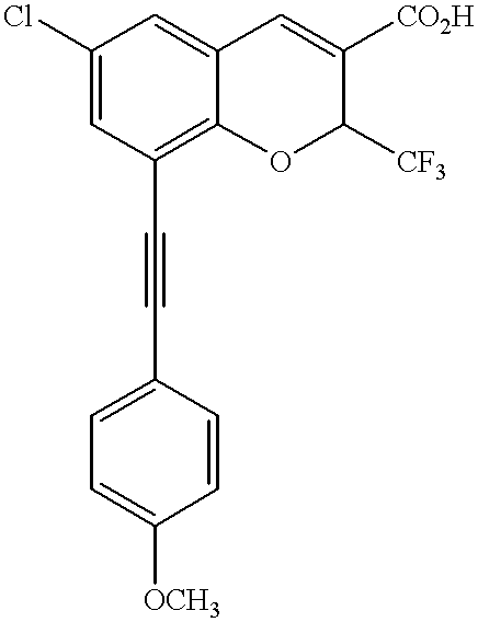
C12=C(C#CC3=CC=C([OCH3])C=C3)C=C(Cl)C=C1C=C([CO2H])C([CF3])O2
